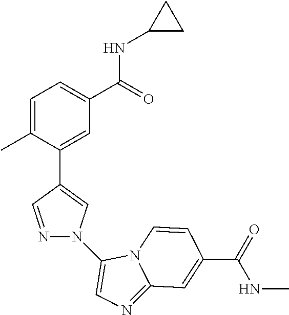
C1=C(C)C(C2=CN(C3=CN=C4N3C=CC(C(NC)=O)=C4)N=C2)=CC(C(=O)NC2CC2)=C1
